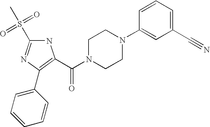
N1C(S(C)(=O)=O)=NC(C2=CC=CC=C2)=C1C(N1CCN(C2=CC(C#N)=CC=C2)CC1)=O
